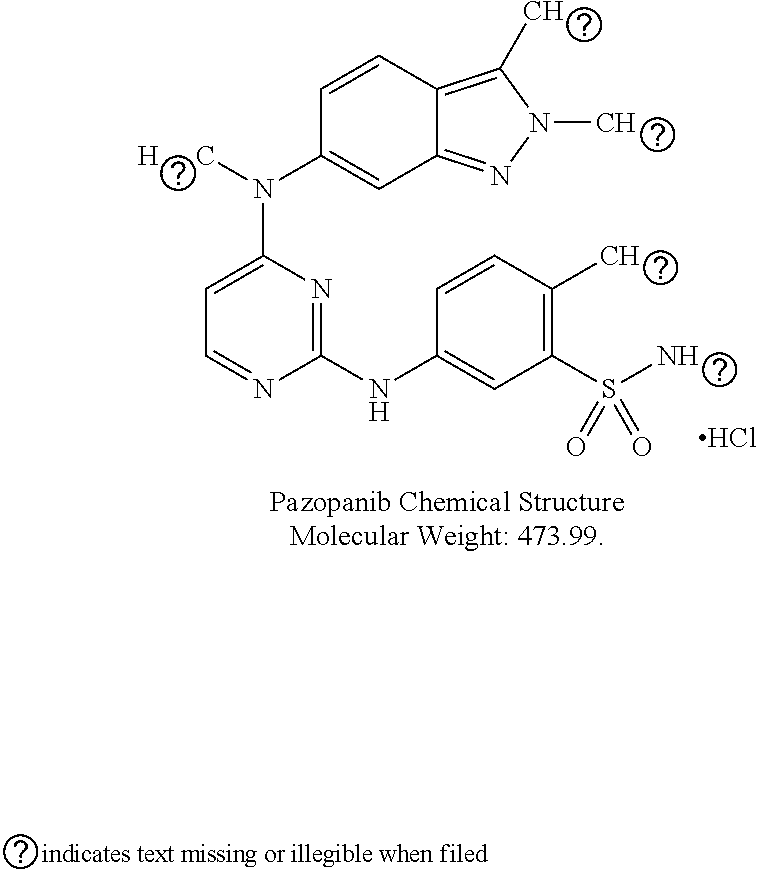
C12=C(C)N(C)N=C1C=C(N(C1=CC=NC(NC3=CC(S(=O)(N)=O)=C(C)C=C3)=N1)[H     C])C=C2.Cl
